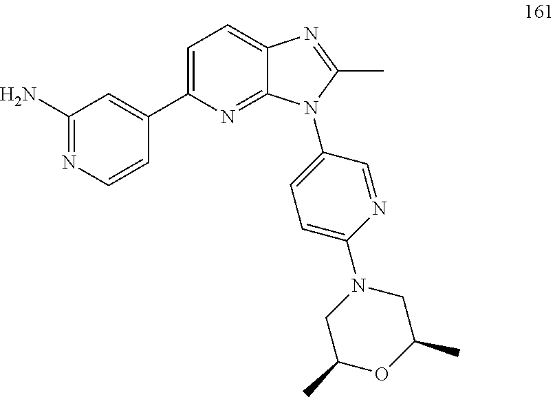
C1(C2=CC=C3C(=N2)N(C2=CC=C(N4CC(C)OC(C)C4)N=C2)C(C)=N3)=CC(N)=NC=C1
